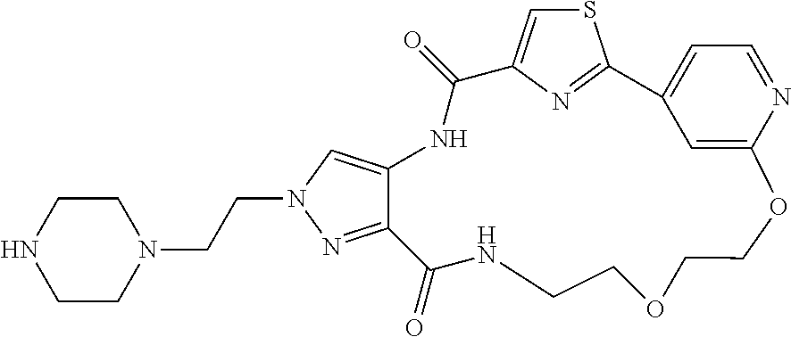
C12=NN(CCN3CCNCC3)C=C1NC(=O)C1=CSC(=N1)C1=CC=NC(=C1)OCCOCCNC2=O
